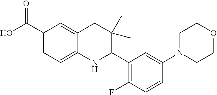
OC(C1=CC=C2C(=C1)CC(C)(C)C(C1=C(F)C=CC(N3CCOCC3)=C1)N2)=O
